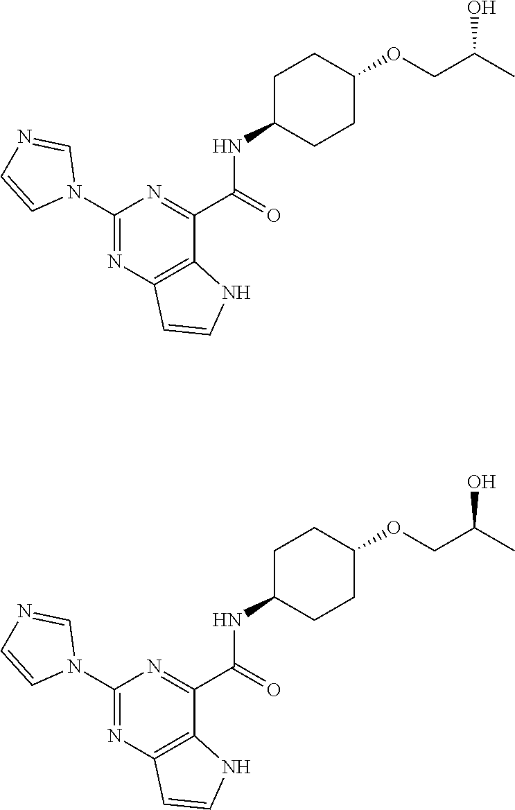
C1(N2C=NC=C2)=NC2=C(C(C(=O)NC3CCC(OCC(C)O)CC3)=N1)NC=C2.C1(N2C=NC=C2)=NC2=C(C(C(=O)NC3CCC(OCC(C)O)CC3)=N1)NC=C2
